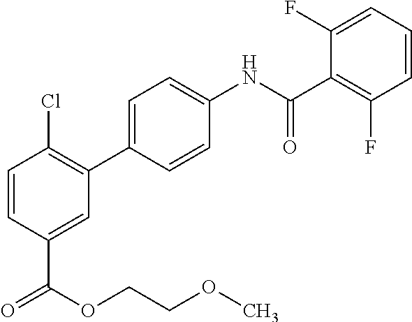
C1=CC(C(OCCOC)=O)=CC(C2=CC=C(NC(C3=C(F)C=CC=C3F)=O)C=C2)=C1Cl
